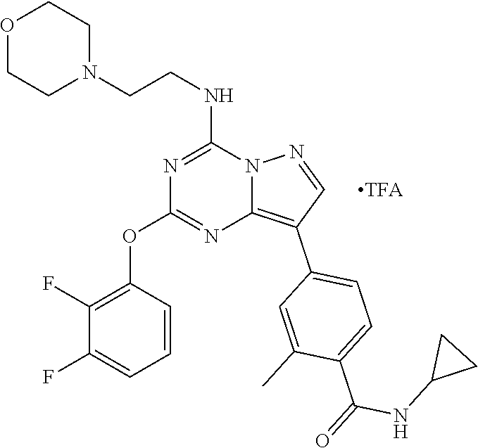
C(CNC1=NC(OC2=C(F)C(F)=CC=C2)=NC2=C(C3=CC=C(C(=O)NC4CC4)C(C)=C3)C=NN12)N1CCOCC1.[TFA]
